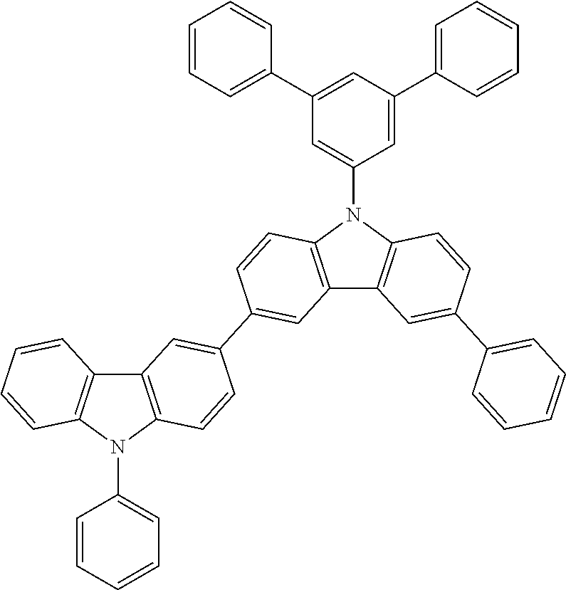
C12=C(N(C3=CC(C4=CC=CC=C4)=CC(C4=CC=CC=C4)=C3)C3=C1C=C(C1=CC=CC=C1)C=C3)C=CC(C1=CC3=C(N(C4=CC=CC=C4)C4=C3C=CC=C4)C=C1)=C2
